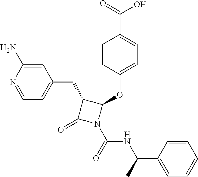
C1(CC2=CC=NC(N)=C2)C(=O)N(C(=O)NC(C)C2=CC=CC=C2)C1OC1=CC=C(C(O)=O)C=C1
